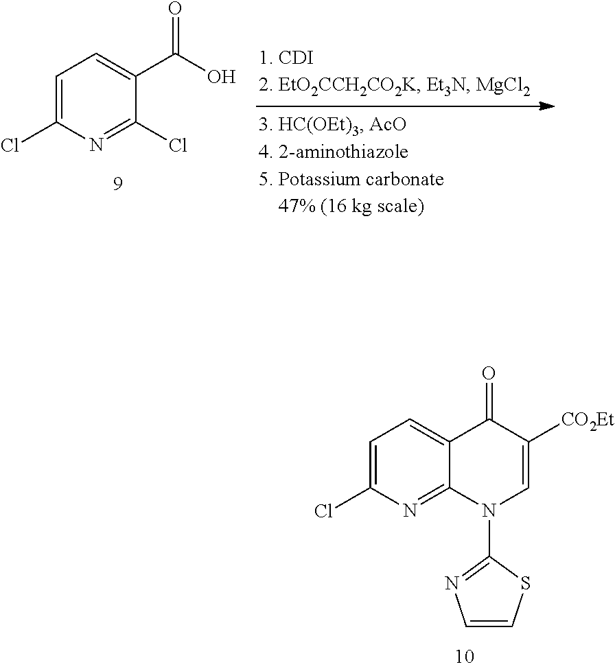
C1=C(Cl)N=C(Cl)C(C(O)=O)=C1.C1=C(Cl)N=C2C(=C1)C(=O)C([CO2Et])=CN2C1=NC=CS1
